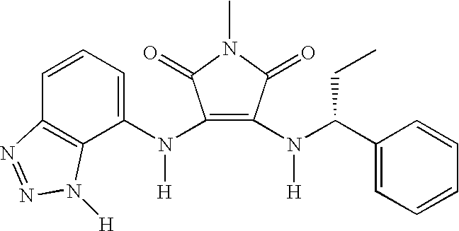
C1(N(C2=CC=CC3=C2N([H])N=N3)[H])=C(N(C(C2=CC=CC=C2)CC)[H])C(=O)N(C)C1=O
